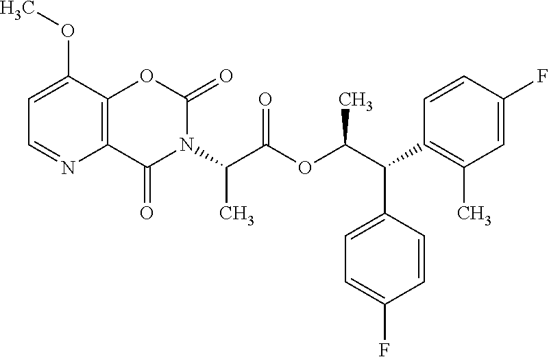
C12=C(C(OC)=CC=N1)OC(=O)N(C(C(OC(C(C1=C(C)C=C(F)C=C1)C1=CC=C(F)C=C1)C)=O)C)C2=O
